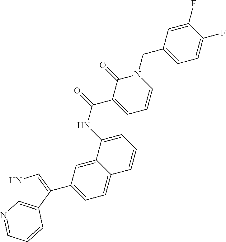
N1C2=C(C(C3=CC=C4C(=C3)C(NC(=O)C3=CC=CN(CC5=CC=C(F)C(F)=C5)C3=O)=CC=C4)=C1)C=CC=N2
